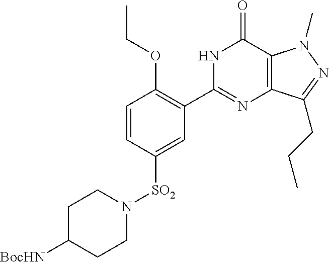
C1([BocHN])CCN([SO2]C2=CC(C3=NC4=C(C(=O)N3)N(C)N=C4CCC)=C(OCC)C=C2)CC1
